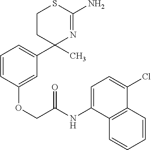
C1CC(C)(C2=CC=CC(OCC(NC3=CC=C(Cl)C4=C3C=CC=C4)=O)=C2)N=C(N)S1
